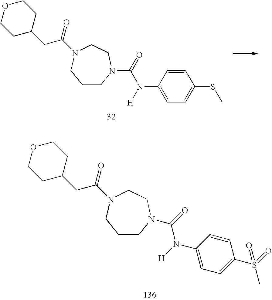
C1CN(C(=O)N([H])C2=CC=C(SC)C=C2)CCN(C(=O)CC2CCOCC2)C1.C1CN(C(=O)N([H])C2=CC=C(S(=O)(C)=O)C=C2)CCN(C(=O)CC2CCOCC2)C1
